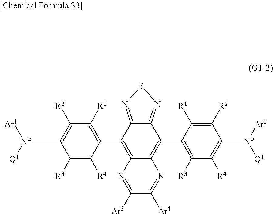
C12=C(C3=C([R3])C([R4])=C([Na]([Ar1])[Q1])C([R2])=C3[R1])C3=NSN=C3C(C3=C([R1])C([R2])=C([Na]([Ar1])[Q1])C([R3])=C3[R4])=C1N=C([Ar3])C([Ar4])=N2
